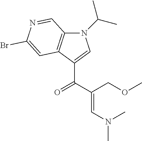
N1(C(C)C)C2=C(C(C(C(=CN(C)C)COC)=O)=C1)C=C(Br)N=C2
